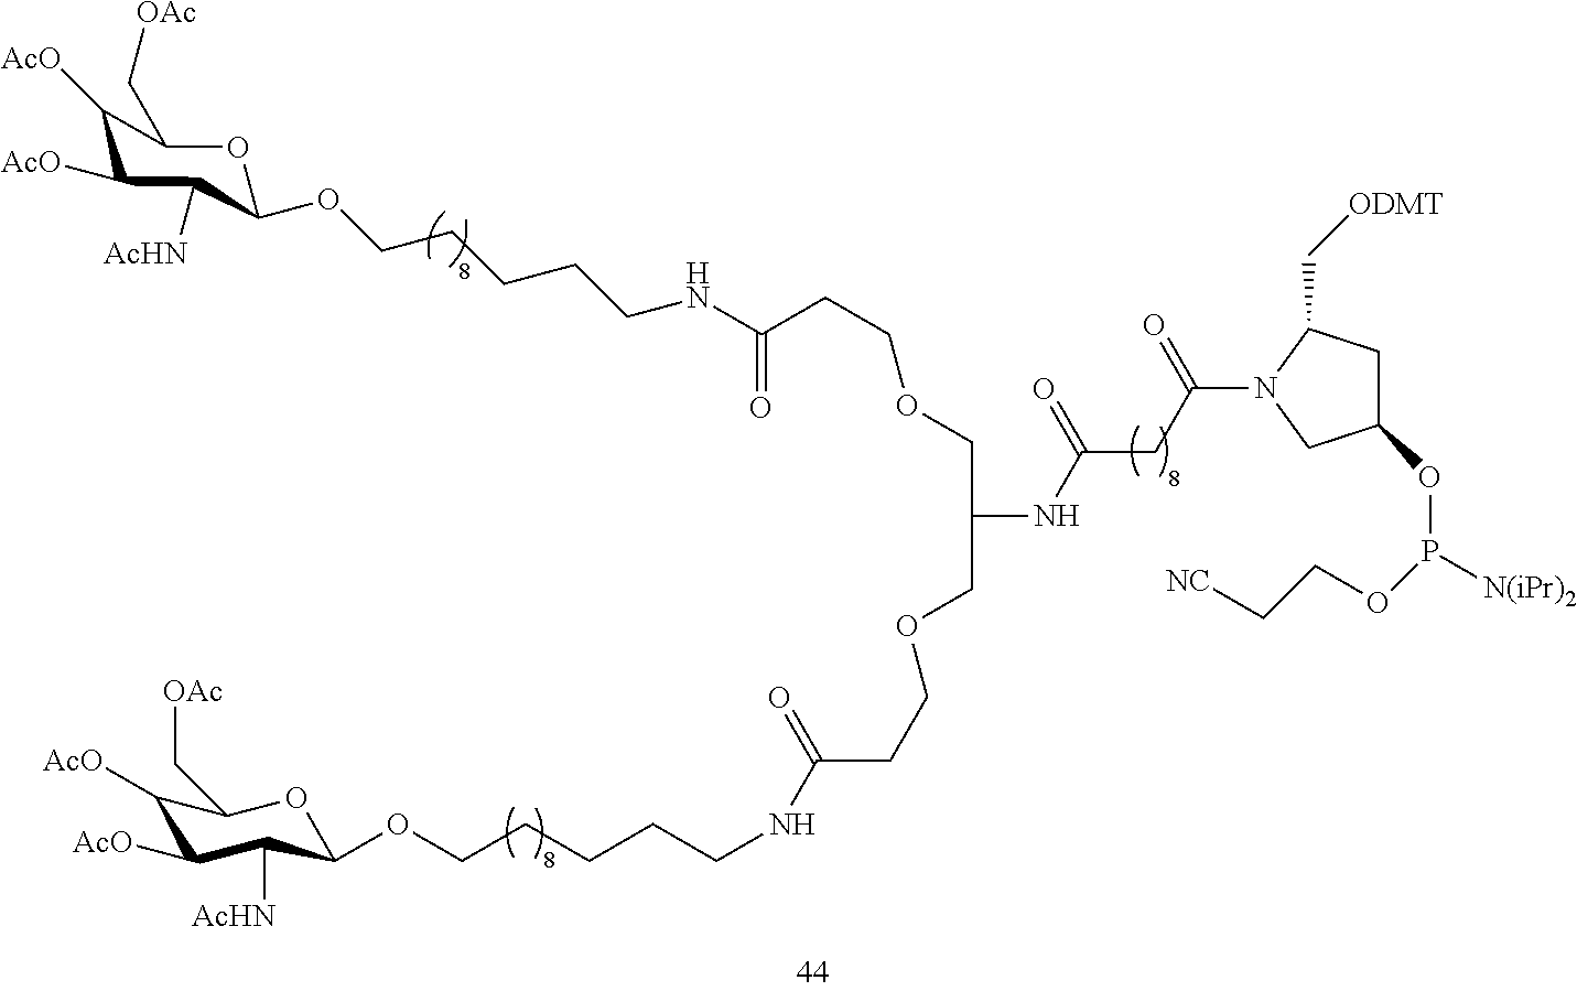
O(CCCCCNC(CCOCC(COCCC(NCCCCCOC1C([AcHN])C([AcO])C([AcO])C(C[OAc])O1)=O)NC(CC(=O)N1C(C[ODMT])CC(OP([N(iPr)2])OCC[NC])C1)=O)=O)C1C([AcHN])C([AcO])C([AcO])C(C[OAc])O1
